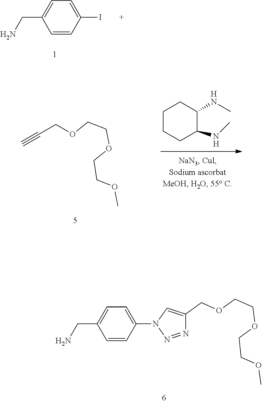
C1=CC(I)=CC=C1CN.C1=CC(N2N=NC(COCCOCCOC)=C2)=CC=C1CN.C1CCC(NC)C(NC)C1.[H].[H].C(OCCOCC#C)COC
